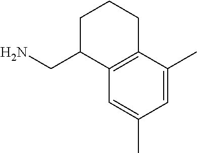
NCC1C2=C(CCC1)C(C)=CC(C)=C2
